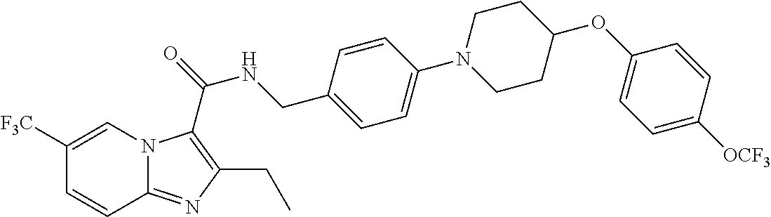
C1([F3C])=CN2C(=NC(CC)=C2C(=O)NCC2=CC=C(N3CCC(OC4=CC=C([OCF3])C=C4)CC3)C=C2)C=C1
